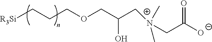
[R3Si]CCCOCC(O)C[N+](C)(C)CC([O-])=O
